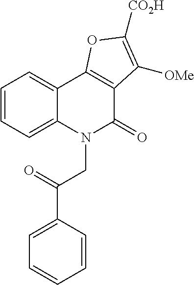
C1=CC=C2C(=C1)C1=C(C(=O)N2CC(=O)C2=CC=CC=C2)C([OMe])=C([CO2H])O1
